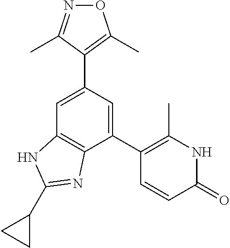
N1=C(C)C(C2=CC3=C(C(C4=C(C)NC(=O)C=C4)=C2)N=C(C2CC2)N3)=C(C)O1
